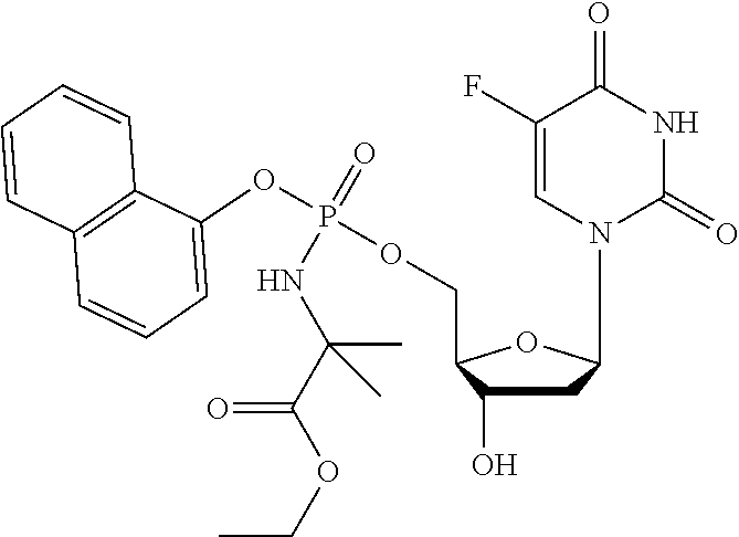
C1(F)=CN(C2CC(O)C(COP(OC3=CC=CC4=C3C=CC=C4)(NC(C(=O)OCC)(C)C)=O)O2)C(=O)NC1=O
